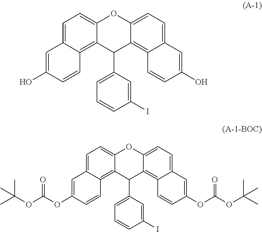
C1=C2C(=C3C(=C1)OC1=CC=C4C(=C1C3C1=CC=CC(I)=C1)C=CC(O)=C4)C=CC(O)=C2.C1=C2C(=C3C(=C1)OC1=CC=C4C(=C1C3C1=CC=CC(I)=C1)C=CC(OC(OC(C)(C)C)=O)=C4)C=CC(OC(OC(C)(C)C)=O)=C2
